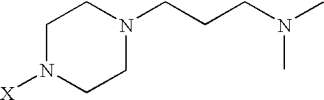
C1N([X])CCN(CCCN(C)C)C1
